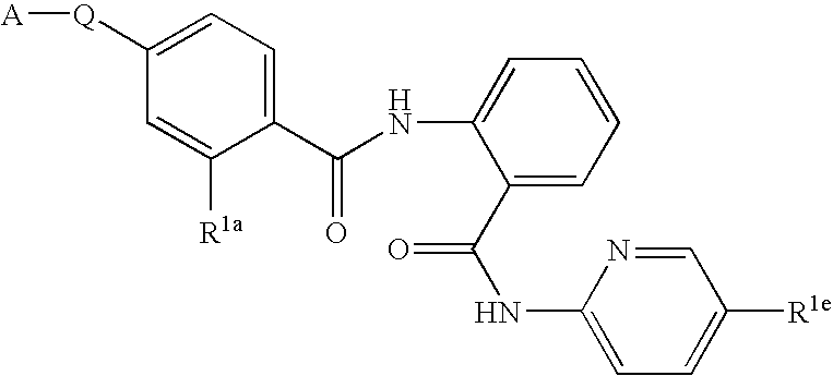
C1([Q][A])=CC=C(C(NC2=CC=CC=C2C(NC2=CC=C([R1e])C=N2)=O)=O)C([R1a])=C1
